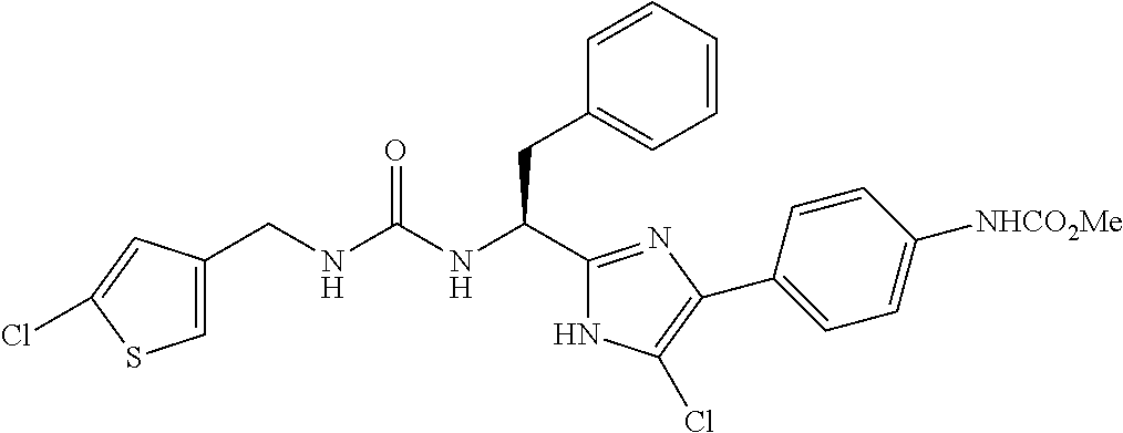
C(NC(NC(C1=NC(C2=CC=C([NHCO2Me])C=C2)=C(Cl)N1)CC1=CC=CC=C1)=O)C1=CSC(Cl)=C1
